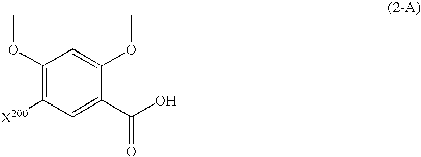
C1(OC)=C([X200])C=C(C(=O)O)C(OC)=C1
